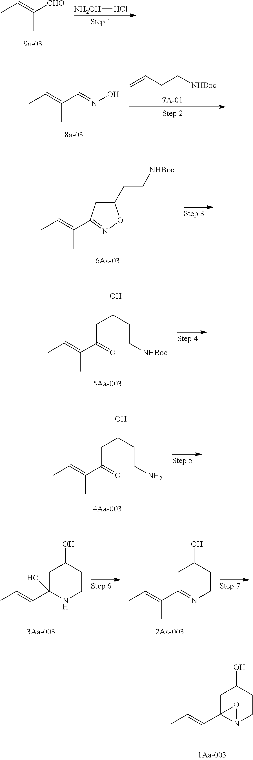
[NH2OH]Cl.C([CHO])(=CC)C.C=CCC[NHBoc].C(C=NO)(=CC)C.C(C1=NOC(CC[NHBoc])C1)(=CC)C.C(C(=O)CC(CC[NHBoc])O)(=CC)C.C(C(=O)CC(CCN)O)(=CC)C.C(C12N(CCC(O)C1)O2)(=CC)C.C(C1=NCCC(O)C1)(=CC)C.C(C1(O)NCCC(O)C1)(=CC)C
